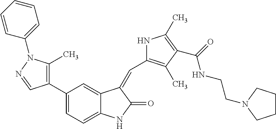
C1(C2=C(C)N(C3=CC=CC=C3)N=C2)=CC=C2C(=C1)C(=CC1=C(C)C(C(=O)NCCN3CCCC3)=C(C)N1)C(=O)N2
